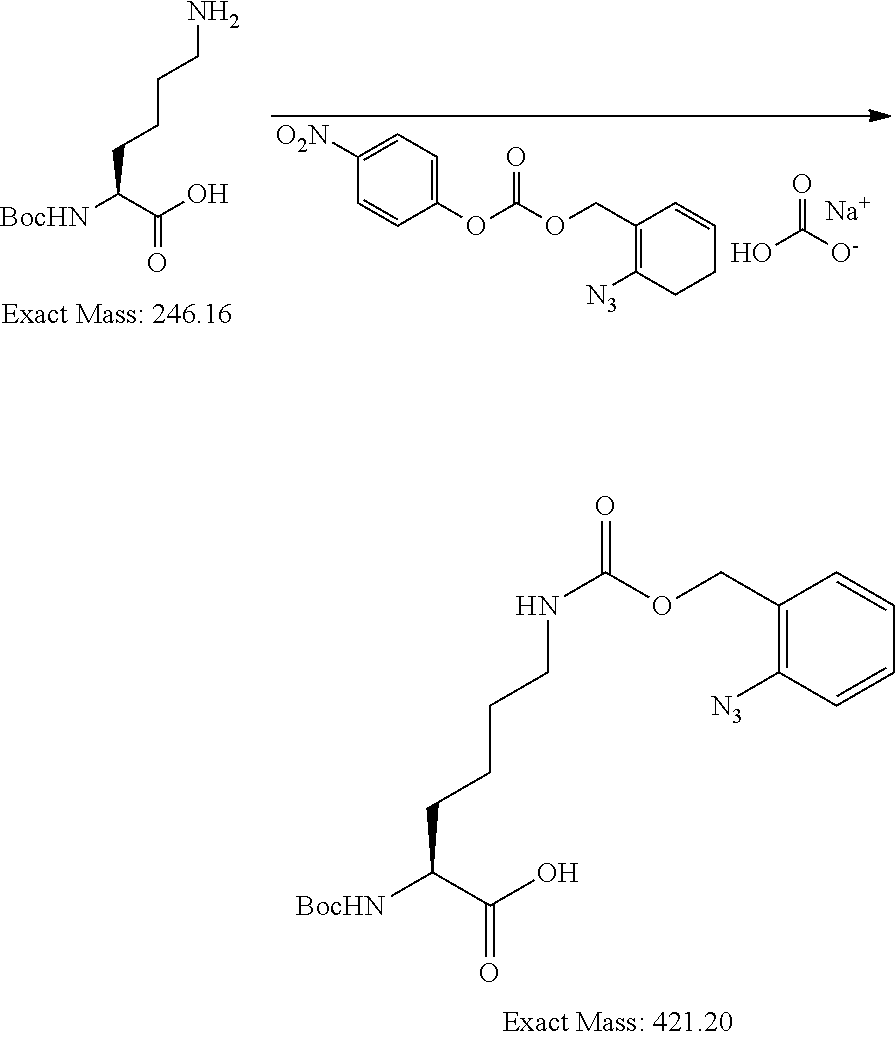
C(C(=O)O)(CCCCNC(OCC1=C([N3])C=CC=C1)=O)[BocHN].C1([O2N])=CC=C(OC(OCC2=C([N3])CCC=C2)=O)C=C1.O=C(O)[O-].C(C(=O)O)(CCCCN)[BocHN].[Na]
